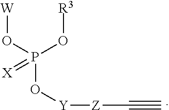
[W]OP(O[Y][Z]C#C)(=[X])O[R3]
